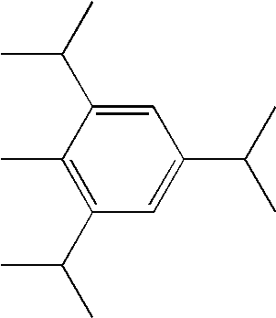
C1(C)=C(C(C)C)C=C(C(C)C)C=C1C(C)C
